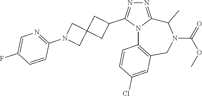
N1=C2N(C(C3CC4(C3)CN(C3=NC=C(F)C=C3)C4)=N1)C1=C(CN(C(=O)OC)C2C)C=C(Cl)C=C1
